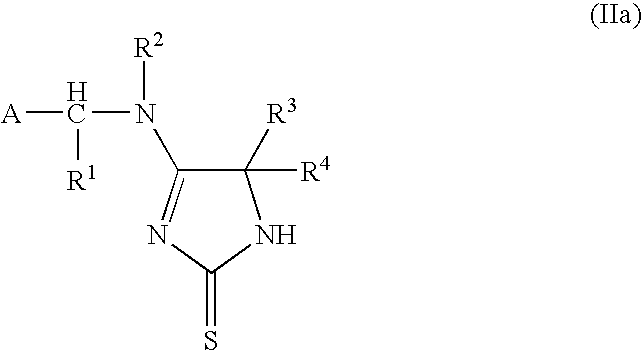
C1([R3])([R4])C(N([R2])C([A])[R1])=NC(=S)N1
